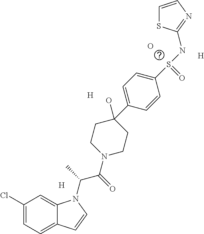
[H].[H].[H].O.C1(Cl)=CC=C2C(=C1)N(C(C)C(=O)N1CCC(O)(C3=CC=C(S(NC4=NC=CS4)=O)C=C3)CC1)C=C2
